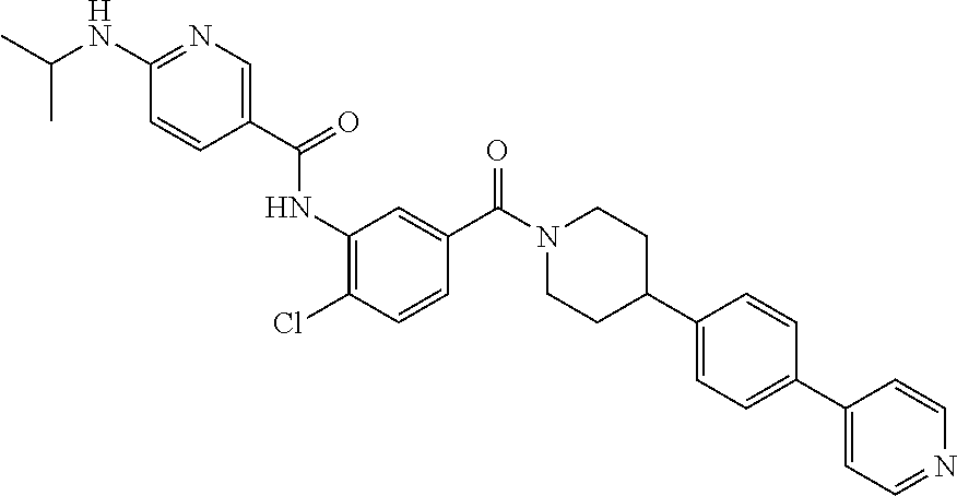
CC(NC1=NC=C(C(=O)NC2=C(Cl)C=CC(C(N3CCC(C4=CC=C(C5=CC=NC=C5)C=C4)CC3)=O)=C2)C=C1)C
